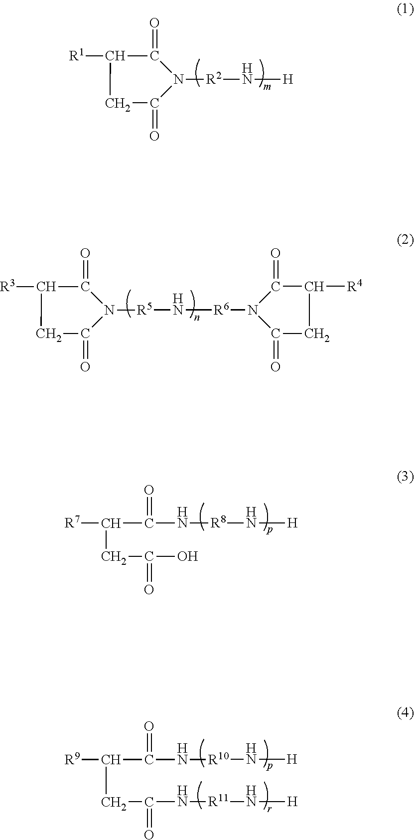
[H]N[R2]N1C(=O)C([R1])CC1=O.[R6](N[R5]N1C(=O)C([R3])CC1=O)N1C(=O)C([R4])CC1=O.[H]N[R8]NC(=O)C(CC(=O)O)[R7].[H]N[R10]NC(=O)C(CC(=O)N[R11]N[H])[R9]
